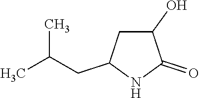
CC(C)CC1CC(O)C(=O)N1
